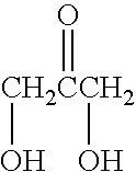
[CH2CCH2](O)(O)=O
